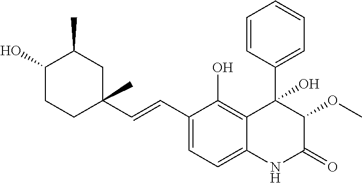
C1(C=CC2(C)CC(C)C(O)CC2)=CC=C2C(=C1O)C(C1=CC=CC=C1)(O)C(OC)C(=O)N2
